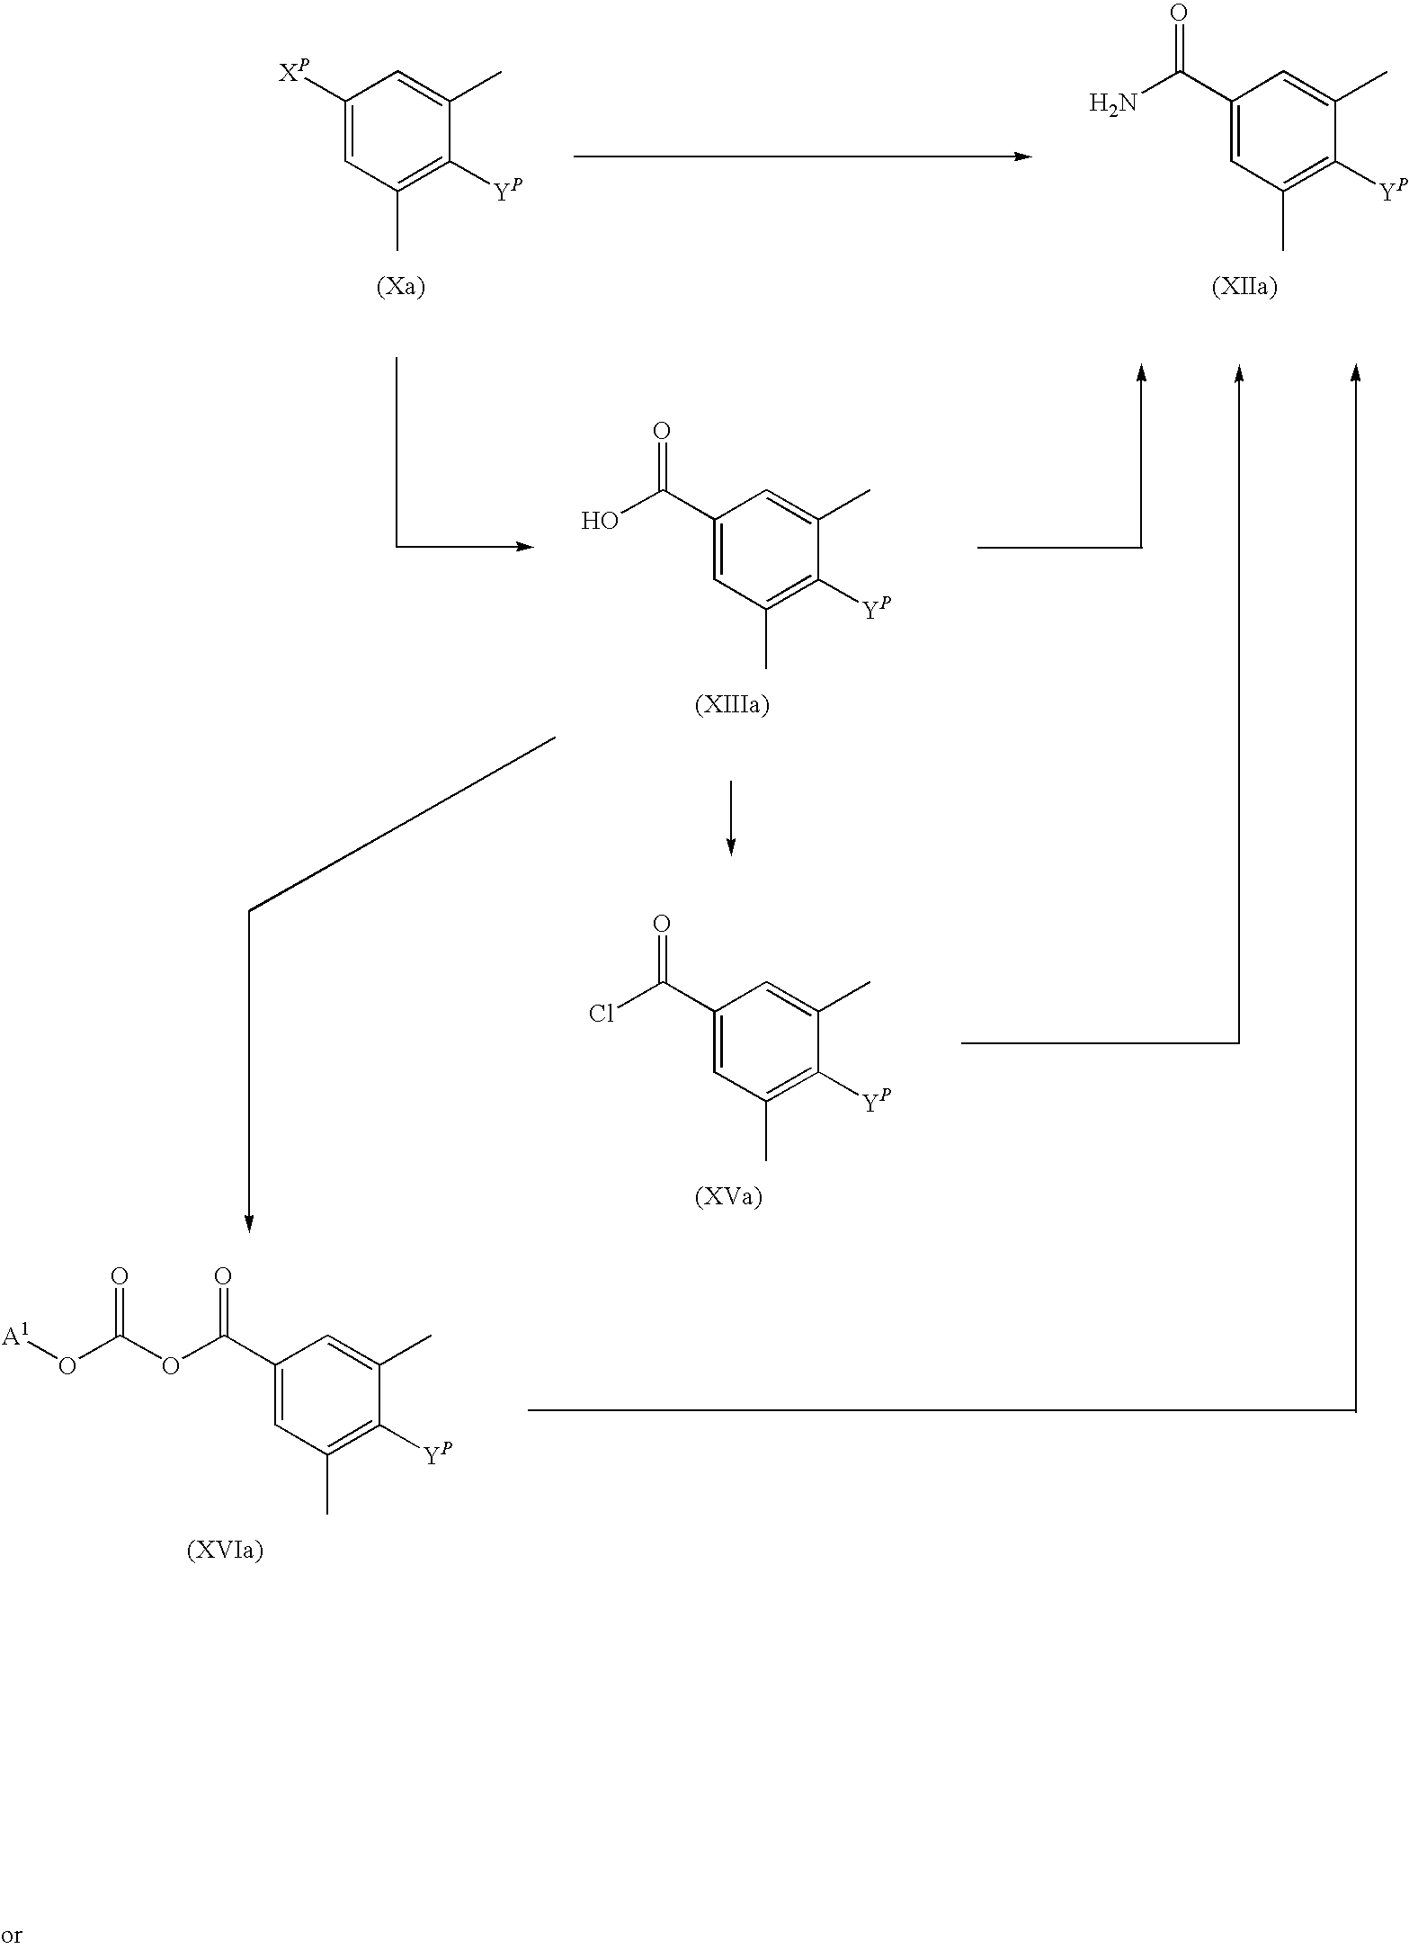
C1(C(Cl)=O)=CC(C)=C([YP])C(C)=C1.C1(C(OC(O[A1])=O)=O)=CC(C)=C([YP])C(C)=C1.C1([XP])=CC(C)=C([YP])C(C)=C1.C1(C(N)=O)=CC(C)=C([YP])C(C)=C1.C1(C(O)=O)=CC(C)=C([YP])C(C)=C1
